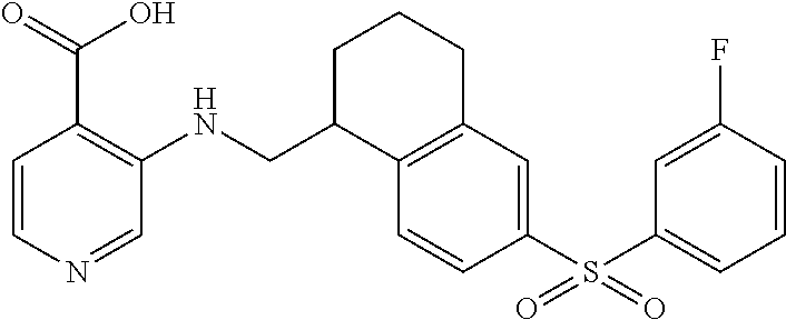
C1=CC(S(C2=CC=CC(F)=C2)(=O)=O)=CC2=C1C(CNC1=C(C(O)=O)C=CN=C1)CCC2
